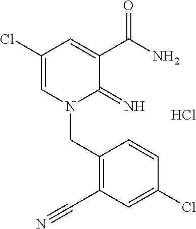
Cl.C1(Cl)=CN(CC2=C(C#N)C=C(Cl)C=C2)C(=N)C(C(N)=O)=C1
